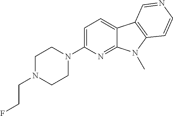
N1(C2=CC=C3C(=N2)N(C)C2=C3C=NC=C2)CCN(CCF)CC1
